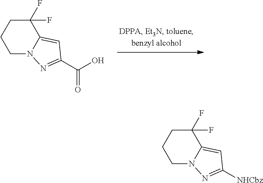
C1N2C(=CC(C(O)=O)=N2)C(F)(F)CC1.C1N2C(=CC([NHCbz])=N2)C(F)(F)CC1
